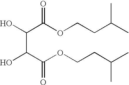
C(C(C(OCCC(C)C)=O)O)(C(OCCC(C)C)=O)O
